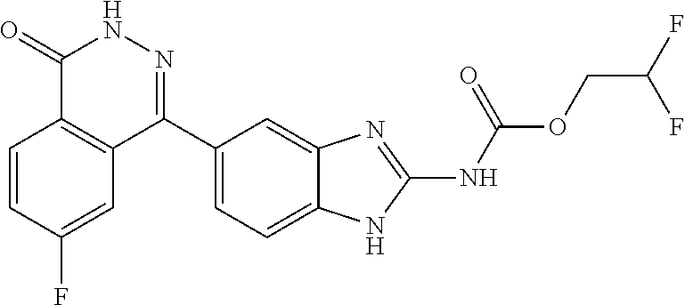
O(CC(F)F)C(=O)NC1=NC2=CC(C3=NNC(=O)C4=C3C=C(F)C=C4)=CC=C2N1
